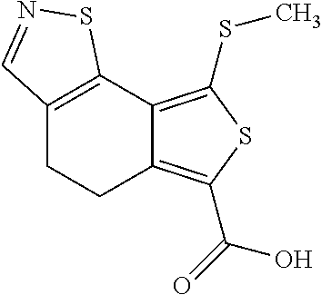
C12=C(C3=C(SC)SC(C(=O)O)=C3CC1)SN=C2
